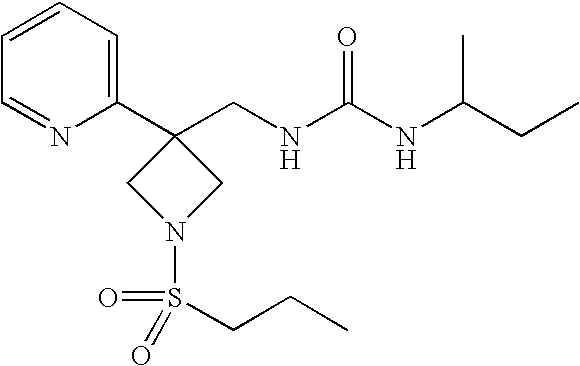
C1(C2(CNC(NC(CC)C)=O)CN(S(CCC)(=O)=O)C2)=CC=CC=N1
